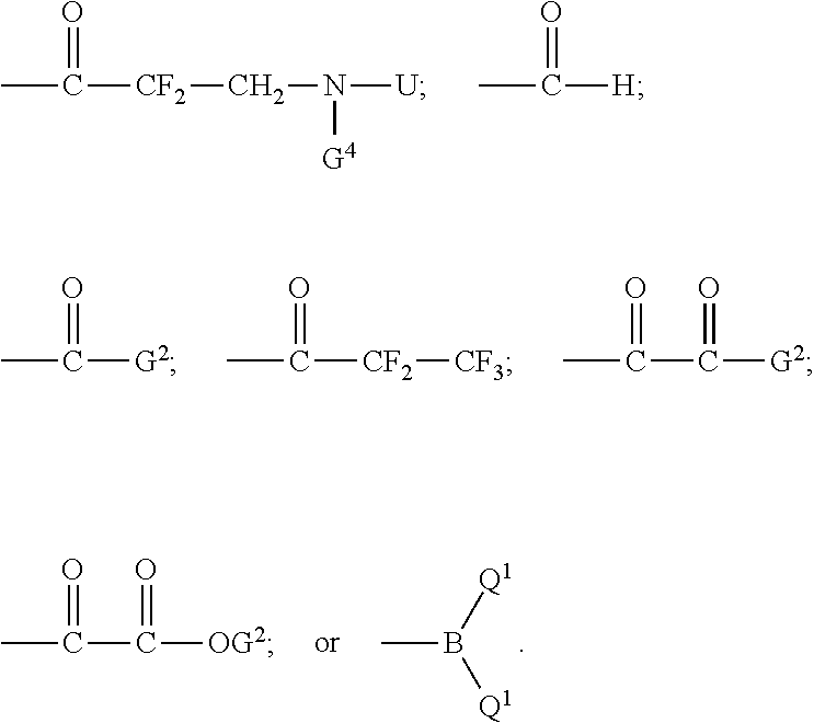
CC([CF2]CN([U])[G4])=O.CC([H])=O.CC(=O)[G2].CC(=O)[CF2][CF3].CC(C([G2])=O)=O.CB([Q1])[Q1].CC(C([OG2])=O)=O
